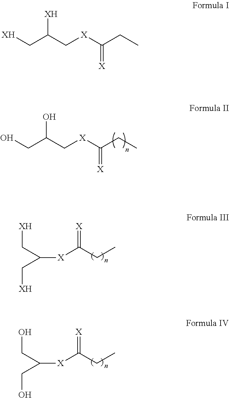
OCC(C[X]C(CC)=[X])O.CCC([X]C(C[XH])C[XH])=[X].CCC([X]C(CO)CO)=[X].[XH]CC(C[X]C(CC)=[X])[XH]
